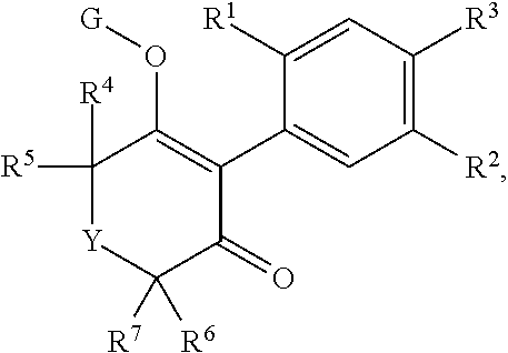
C1([R4])([R5])[Y]C([R6])([R7])C(=O)C(C2=CC([R2])=C([R3])C=C2[R1])=C1O[G]
